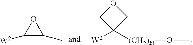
C1([W2])C(C)O1.C1OCC1([W2])[(CH2)k1]OC
